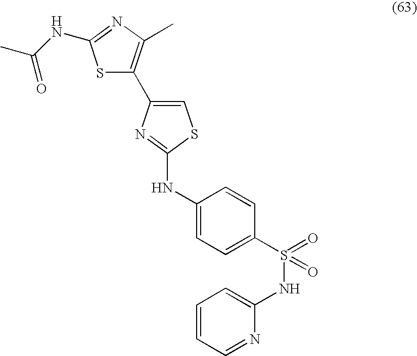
S1C(C2=CSC(NC3=CC=C(S(NC4=CC=CC=N4)(=O)=O)C=C3)=N2)=C(C)N=C1NC(C)=O
